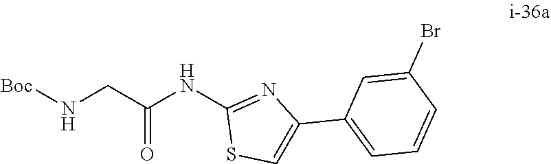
C1=C(Br)C=CC=C1C1=CSC(NC(=O)CN[Boc])=N1
